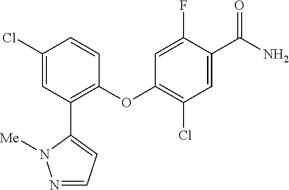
C1(Cl)=CC(C2=CC=NN2[Me])=C(OC2=C(Cl)C=C(C(N)=O)C(F)=C2)C=C1
